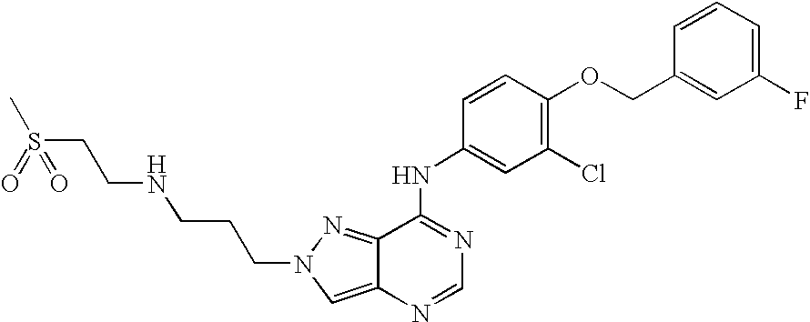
C(OC1=C(Cl)C=C(NC2=NC=NC3=CN(CCCNCCS(C)(=O)=O)N=C23)C=C1)C1=CC(F)=CC=C1
